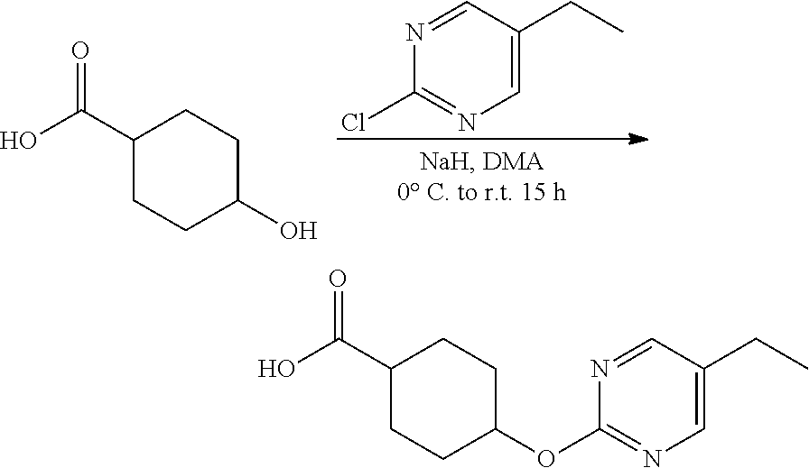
C1=C(CC)C=NC(Cl)=N1.C1(C(O)=O)CCC(O)CC1.C1(C(O)=O)CCC(OC2=NC=C(CC)C=N2)CC1
